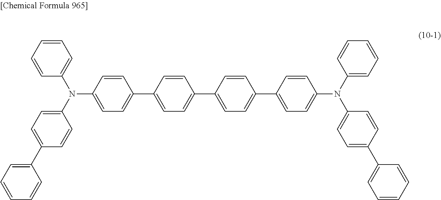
C1=CC=CC(N(C2=CC=C(C3=CC=CC=C3)C=C2)C2=CC=C(C3=CC=C(C4=CC=C(C5=CC=C(N(C6=CC=CC=C6)C6=CC=C(C7=CC=CC=C7)C=C6)C=C5)C=C4)C=C3)C=C2)=C1
